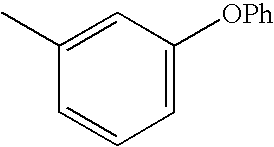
C1(C)=CC([OPh])=CC=C1
